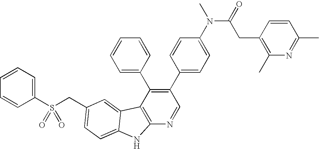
C(C1=CC=C2C(=C1)C1=C(N=CC(C3=CC=C(N(C(=O)CC4=C(C)N=C(C)C=C4)C)C=C3)=C1C1=CC=CC=C1)N2)S(C1=CC=CC=C1)(=O)=O
